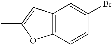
C12=C(C=C(C)O1)C=C(Br)C=C2
